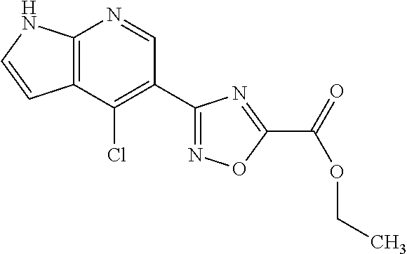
C12=C(C(Cl)=C(C3=NOC(C(=O)OCC)=N3)C=N1)C=CN2
